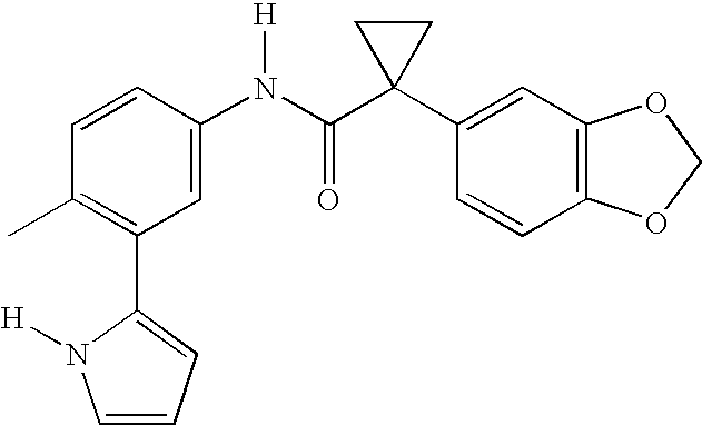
C1=CC(N(C(C2(C3=CC4=C(C=C3)OCO4)CC2)=O)[H])=CC(C2=CC=CN2[H])=C1C
